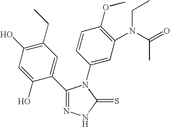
C1(C2=CC(CC)=C(O)C=C2O)=NNC(=S)N1C1=CC(N(C(=O)C)CC)=C(OC)C=C1
